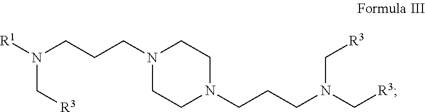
[R1]N(CCCN1CCN(CCCN(C[R3])C[R3])CC1)C[R3]
